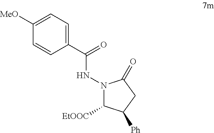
C1([MeO])=CC=C(C(=O)NN2C([EtOOC])C([Ph])CC2=O)C=C1
